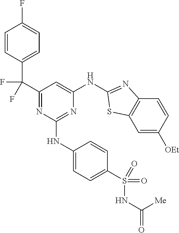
C1=CC(C(C2=NC(NC3=CC=C(S(NC([Me])=O)(=O)=O)C=C3)=NC(NC3=NC4=C(C=C([OEt])C=C4)S3)=C2)(F)F)=CC=C1F
